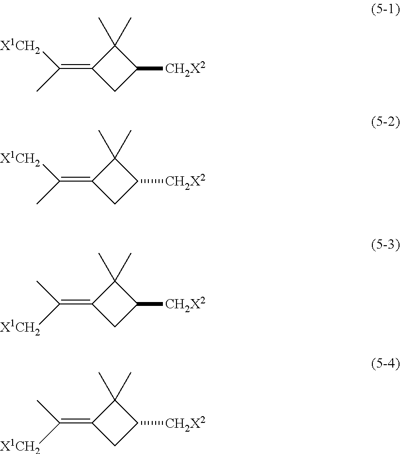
C1(=C(C)[X1CH2])CC([CH2X2])C1(C)C.C1(=C(C)[X1CH2])CC([CH2X2])C1(C)C.C1(=C([X1CH2])C)CC([CH2X2])C1(C)C.C1(=C([X1CH2])C)CC([CH2X2])C1(C)C
